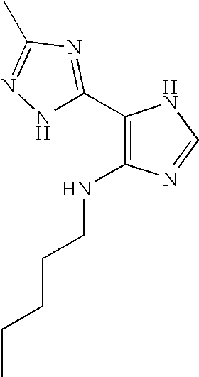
N1C(C2=C(NCCCCC)N=CN2)=NC(C)=N1
